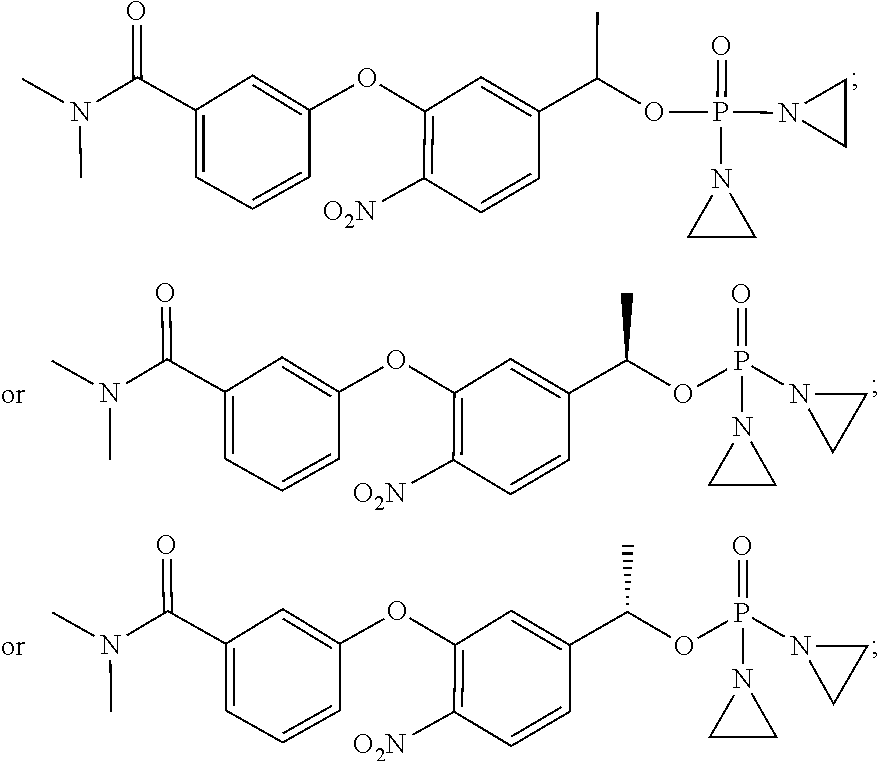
C1=C(OC2=C([O2N])C=CC(C(OP(N3CC3)(=O)N3CC3)C)=C2)C=CC=C1C(N(C)C)=O.C1=C(OC2=C([O2N])C=CC(C(OP(N3CC3)(=O)N3CC3)C)=C2)C=CC=C1C(N(C)C)=O.C1=C(OC2=C([O2N])C=CC(C(OP(N3CC3)(=O)N3CC3)C)=C2)C=CC=C1C(N(C)C)=O
